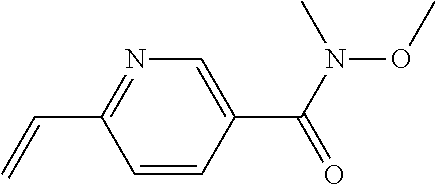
C1=CC(C(N(OC)C)=O)=CN=C1C=C
